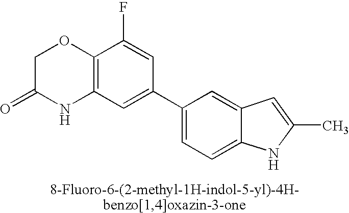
C12=C(C=C(C3=CC=C4C(=C3)C=C(C)N4)C=C1F)NC(=O)CO2
